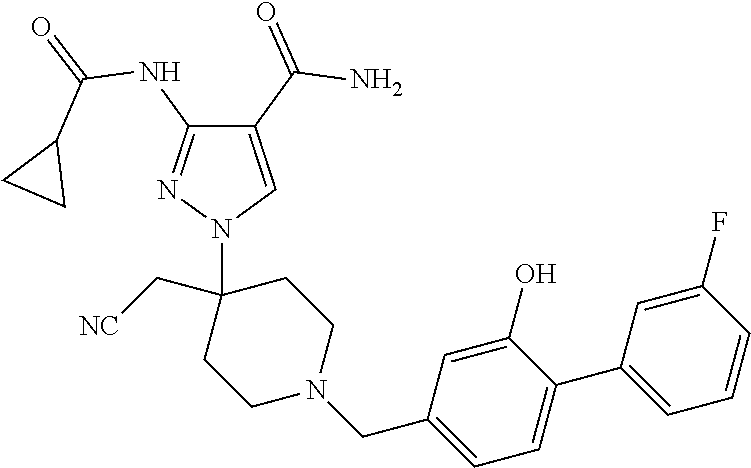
C1(C(=O)N)=CN(C2(C[NC])CCN(CC3=CC=C(C4=CC=CC(F)=C4)C(O)=C3)CC2)N=C1NC(=O)C1CC1
